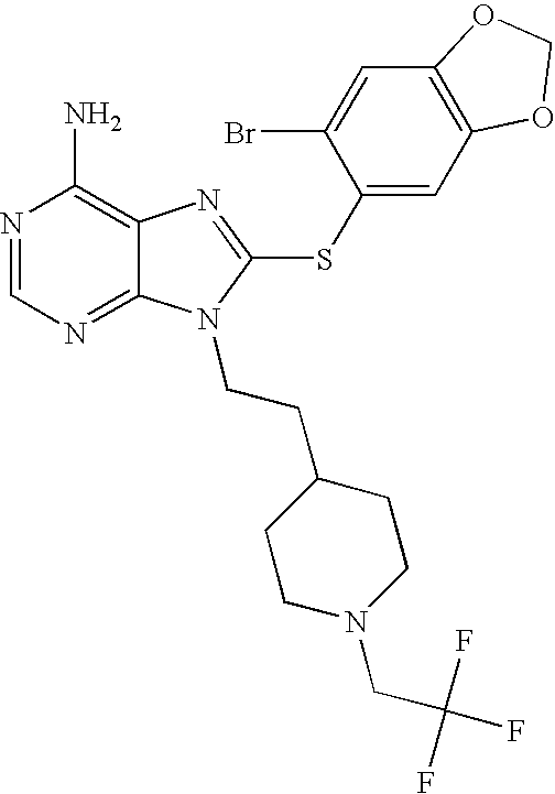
N1=CN=C2C(=C1N)N=C(SC1=CC3=C(C=C1Br)OCO3)N2CCC1CCN(CC(F)(F)F)CC1
